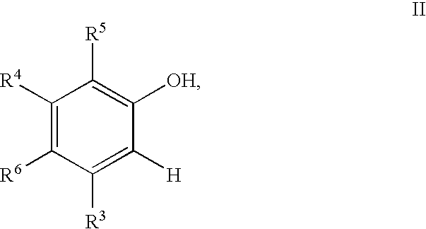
C1([R4])=C([R6])C([R3])=C([H])C([OH])=C1[R5]
